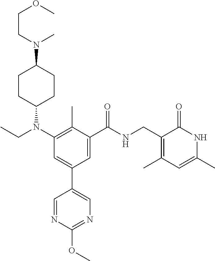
N1=CC(C2=CC(N(CC)C3CCC(N(CCOC)C)CC3)=C(C)C(C(NCC3=C(C)C=C(C)NC3=O)=O)=C2)=CN=C1OC
